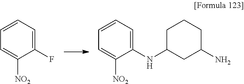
C1=CC=C(F)C([NO2])=C1.C1=CC=C(NC2CC(N)CCC2)C([NO2])=C1
